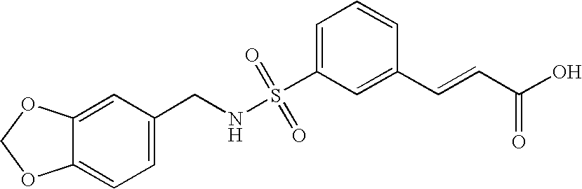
C1=C(CNS(C2=CC=CC(C=CC(O)=O)=C2)(=O)=O)C=C2C(=C1)OCO2
